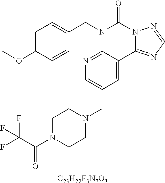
[C23H22F3N7O3].C1=C(OC)C=CC(CN2C3=NC=C(CN4CCN(C(=O)C(F)(F)F)CC4)C=C3C3=NC=NN3C2=O)=C1
